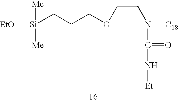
[EtO][Si](CCCOCCN([C18])C(=O)N[Et])([Me])[Me]
